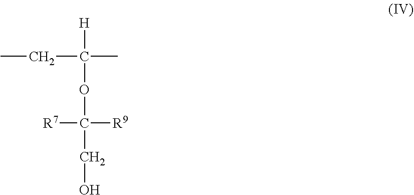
C([H])(CC)(OC(CO)([R7])[R9])C
